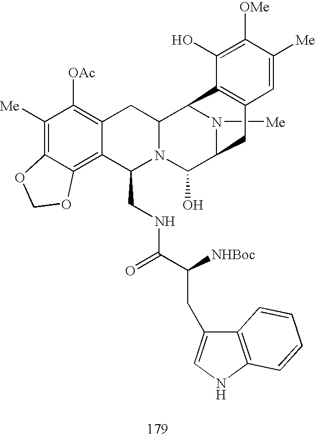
C1([Me])=C2C(=C3C(=C1[OAc])CC1N(C3CNC(=O)C([NHBoc])CC3=CNC4=C3C=CC=C4)C(O)C3N([Me])C1C1=C(C3)C=C([Me])C([OMe])=C1O)OCO2
